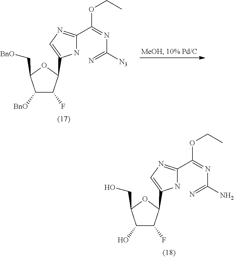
C1([BnO])C(F)C(C2=CN=C(C(=NC(=N)[N3])OCC)N2)OC1C[BnO].C1(O)C(F)C(C2=CN=C(C(=NC(=N)N)OCC)N2)OC1CO
